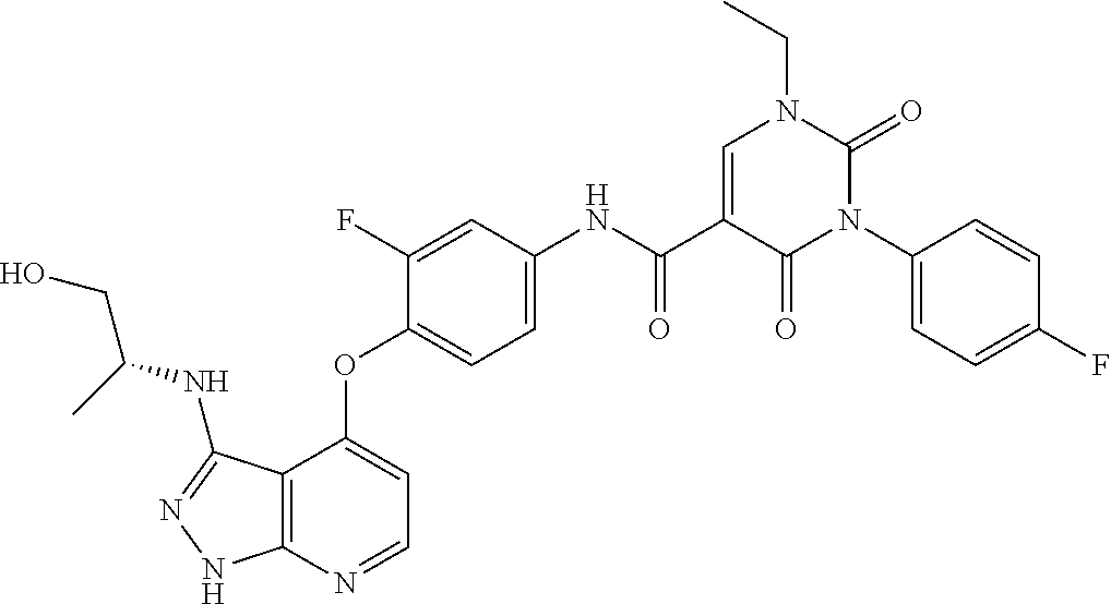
C12=C(N=CC=C1OC1=CC=C(NC(C3=CN(CC)C(=O)N(C4=CC=C(F)C=C4)C3=O)=O)C=C1F)NN=C2NC(CO)C
